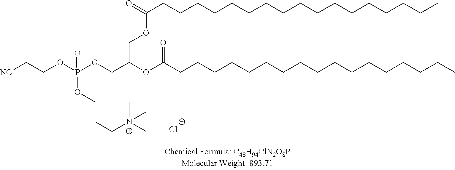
[NC]CCOP(OCC(OC(CCCCCCCCCCCCCCCCC)=O)COC(CCCCCCCCCCCCCCCCC)=O)(OCCC[N+](C)(C)C)=O.[Cl-]
